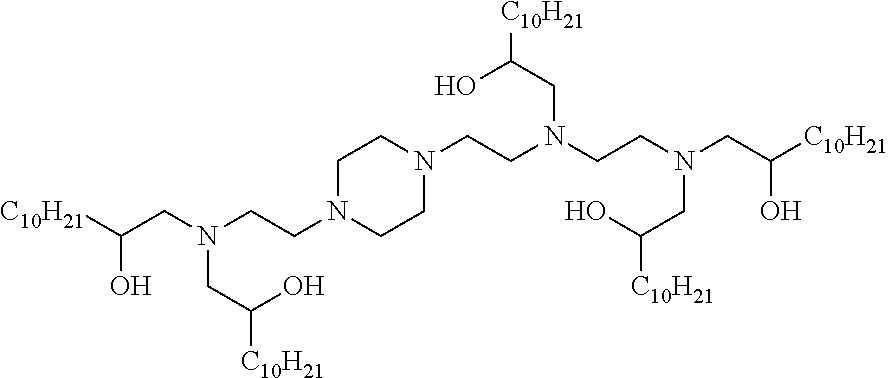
C1N(CCN(CC([C10H21])O)CC([C10H21])O)CCN(CCN(CCN(CC([C10H21])O)CC([C10H21])O)CC([C10H21])O)C1
